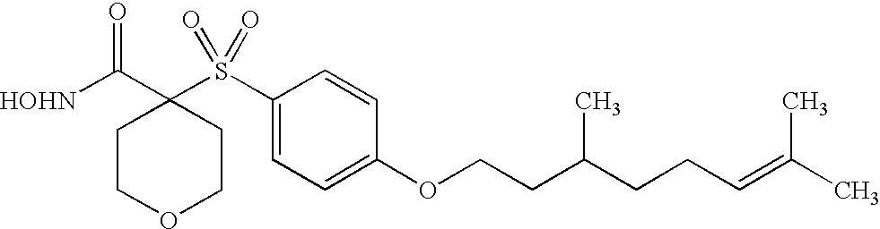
[HOHN]C(C1(S(C2=CC=C(OCCC(CCC=C(C)C)C)C=C2)(=O)=O)CCOCC1)=O
